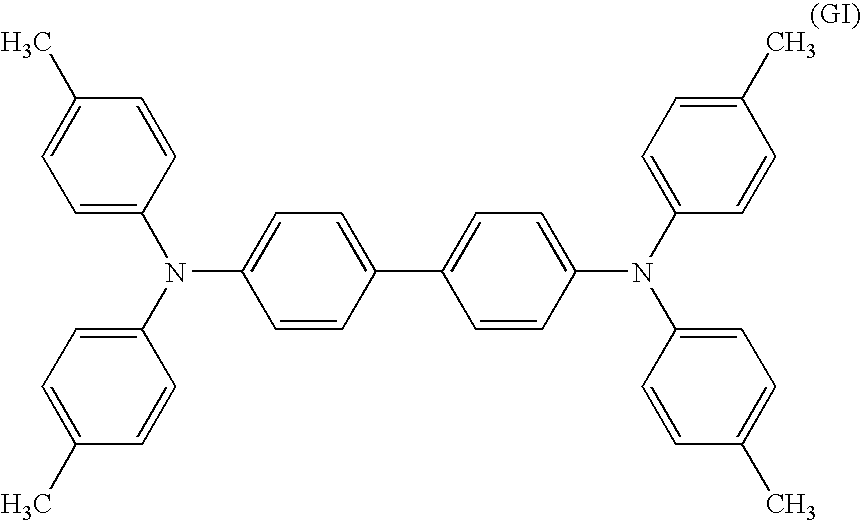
C1=C(N(C2=CC=C(C)C=C2)C2=CC=C(C)C=C2)C=CC(C2=CC=C(N(C3=CC=C(C)C=C3)C3=CC=C(C)C=C3)C=C2)=C1
